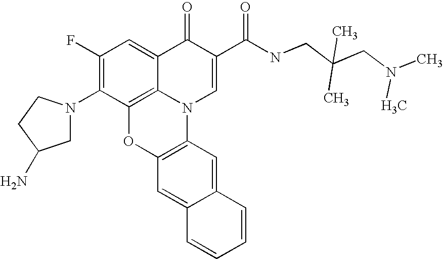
C1(F)=C(N2CC(N)CC2)C2=C3C(=C1)C(=O)C(C(NCC(CN(C)C)(C)C)=O)=CN3C1=C(O2)C=C2C(=C1)C=CC=C2
